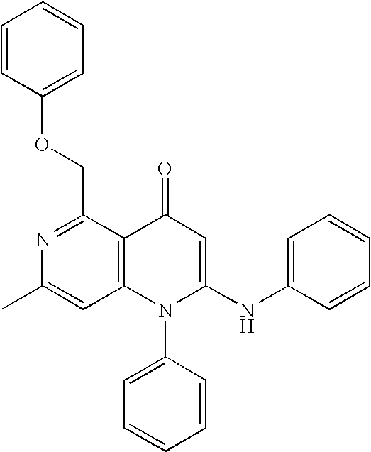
C1(C)=CC2=C(C(COC3=CC=CC=C3)=N1)C(=O)C=C(NC1=CC=CC=C1)N2C1=CC=CC=C1
